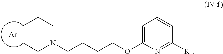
C1CCN(CCCCOC2=CC=CC([R1])=N2)CC1.[Ar]
